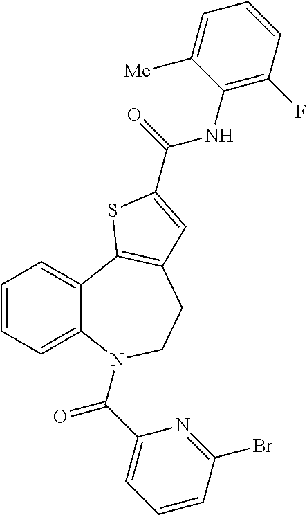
C1=CC=C2C(=C1)C1=C(CCN2C(C2=CC=CC(Br)=N2)=O)C=C(C(NC2=C(F)C=CC=C2[Me])=O)S1
